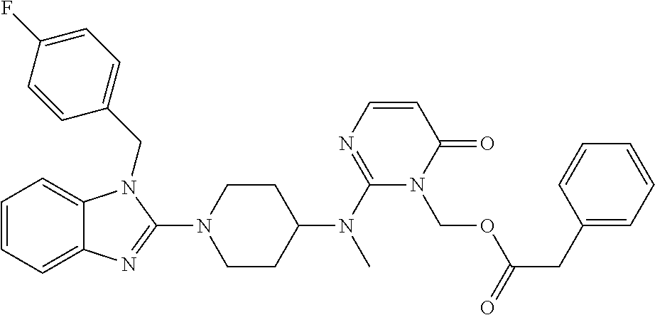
C1=CC=C2C(=C1)N(CC1=CC=C(F)C=C1)C(N1CCC(N(C3=NC=CC(=O)N3COC(CC3=CC=CC=C3)=O)C)CC1)=N2
